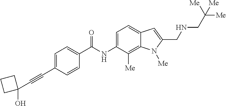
C1=C(C#CC2(O)CCC2)C=CC(C(NC2=CC=C3C(=C2[Me])N([Me])C(CNCC([Me])([Me])[Me])=C3)=O)=C1
